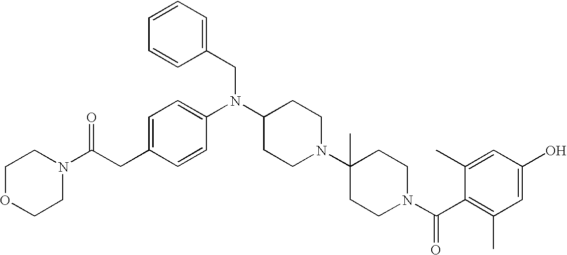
C(C1=CC=C(N(C2CCN(C3(C)CCN(C(C4=C(C)C=C(O)C=C4C)=O)CC3)CC2)CC2=CC=CC=C2)C=C1)C(N1CCOCC1)=O
